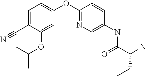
C1=C(C#N)C(OC(C)C)=CC(OC2=NC=C(NC(C(N)CC)=O)C=C2)=C1
